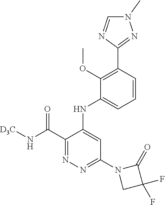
C1=CC(C2=NN(C)C=N2)=C(OC)C(NC2=CC(N3CC(F)(F)C3=O)=NN=C2C(N[D3C])=O)=C1
